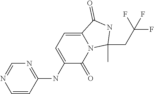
C1=CC(NC2=CC=C3N(C2=O)C(C)(CC(F)(F)F)NC3=O)=NC=N1
